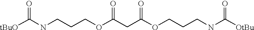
[tBuO]C(NCCCOC(CC(OCCCNC([OtBu])=O)=O)=O)=O
